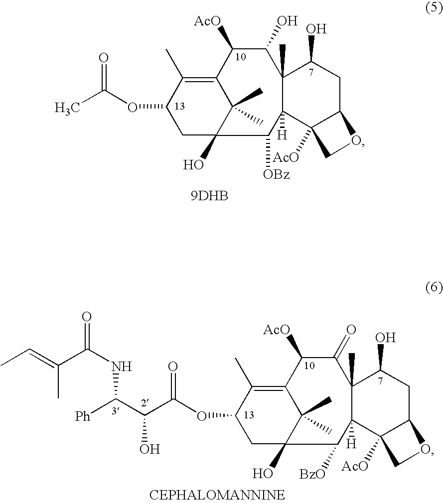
C12=C(C)C(OC(C)=O)CC(O)(C1(C)C)C([OBz])C1([H])C(C)(C(O)C2[AcO])C(O)CC2C1([AcO])CO2.[9DHB].C12=C(C)C(OC(C(C([Ph])NC(=O)C(=CC)C)O)=O)CC(O)(C1(C)C)C([BzO])C1([H])C(C)(C(=O)C2[AcO])C(O)CC2C1([AcO])CO2
